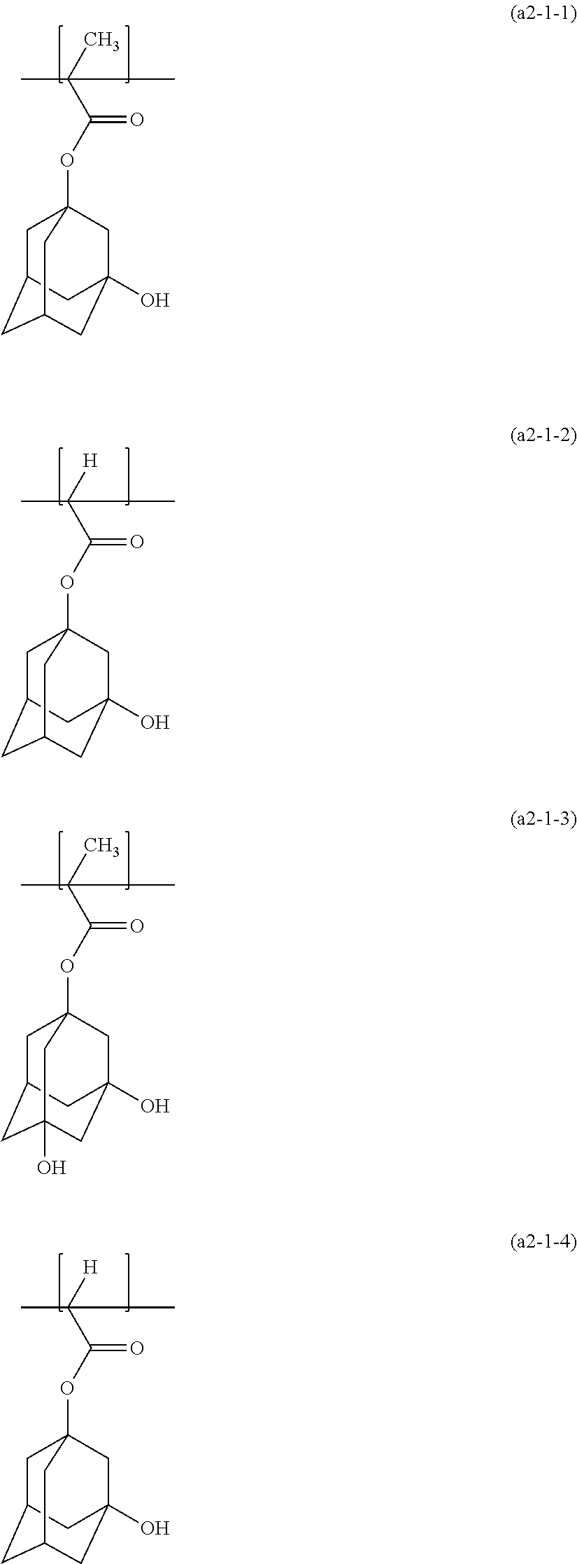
CC(C(OC12CC3CC(CC(O)(C1)C3)C2)=O)(C)C.CC(C(OC12CC3CC(CC(O)(C1)C3)C2)=O)([H])C.CC(C(OC12CC3CC(O)(CC(O)(C1)C3)C2)=O)(C)C.CC(C(OC12CC3CC(CC(O)(C1)C3)C2)=O)([H])C
